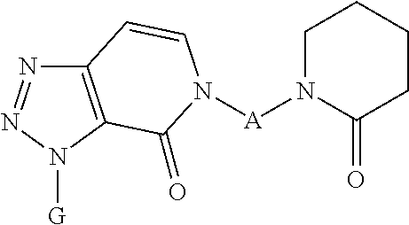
C12=C(N([G])N=N1)C(=O)N([A]N1C(=O)CCCC1)C=C2
